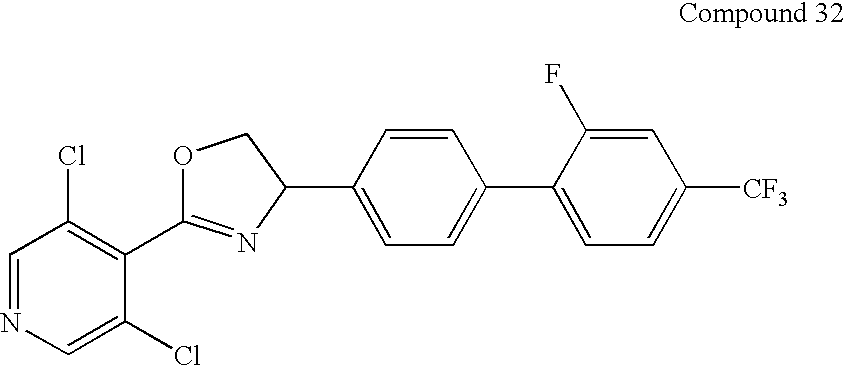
C1=NC=C(Cl)C(C2=NC(C3=CC=C(C4=CC=C([CF3])C=C4F)C=C3)CO2)=C1Cl
